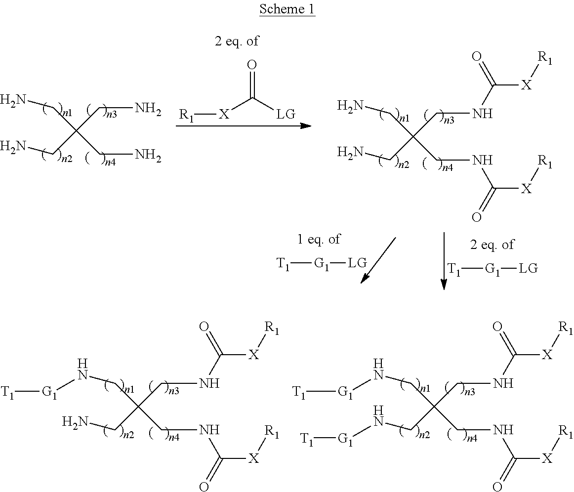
N(CC(CN[G1][T1])(CN[G1][T1])CNC([X][R1])=O)C([X][R1])=O.N(CC(CN)(CN[G1][T1])CNC([X][R1])=O)C([X][R1])=O.[T1][G1][LG].NCC(CN)(CN)CN.O=C([LG])[X][R1].[T1][G1][LG].N(CC(CN)(CN)CNC([X][R1])=O)C([X][R1])=O
